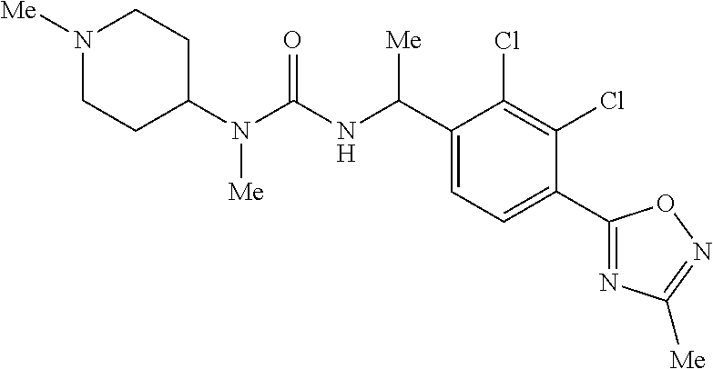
C1(N(C(NC(C2=CC=C(C3=NC([Me])=NO3)C(Cl)=C2Cl)[Me])=O)[Me])CCN([Me])CC1
